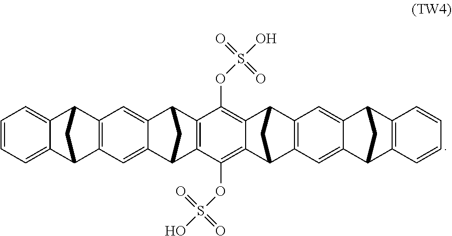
C1(OS(O)(=O)=O)=C2C(=C(OS(O)(=O)=O)C3=C1C1C4=CC5=C(C=C4C3C1)C1C3=CC=CC=C3C5C1)C1C3=C(C2C1)C=C1C(=C3)C2C3=C(C=CC=C3)C1C2
